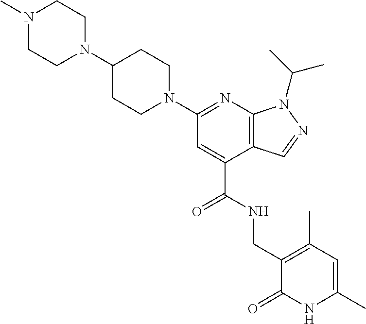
C(C1=CC(N2CCC(N3CCN(C)CC3)CC2)=NC2=C1C=NN2C(C)C)(NCC1=C(C)C=C(C)NC1=O)=O
